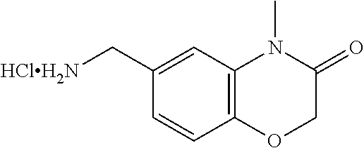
C12=C(C=C(C[HClH2N])C=C1)N(C)C(=O)CO2
